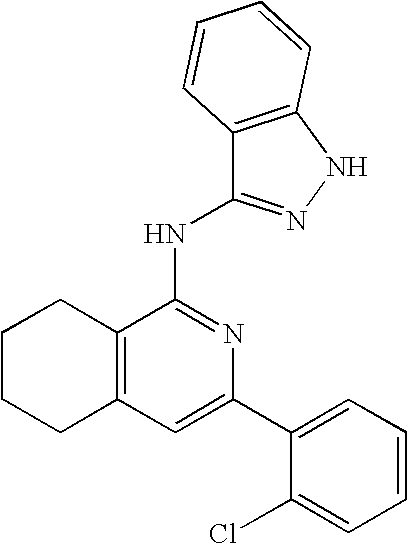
C1=C(C2=CC=CC=C2Cl)N=C(NC2=NNC3=C2C=CC=C3)C2=C1CCCC2
